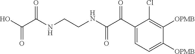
C1(C(C(NCCNC(C(O)=O)=O)=O)=O)=CC=C([OPMB])C([OPMB])=C1Cl
